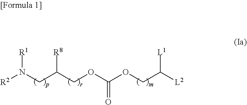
[R2]N(CC(COC(OCC([L2])[L1])=O)[R8])[R1]
